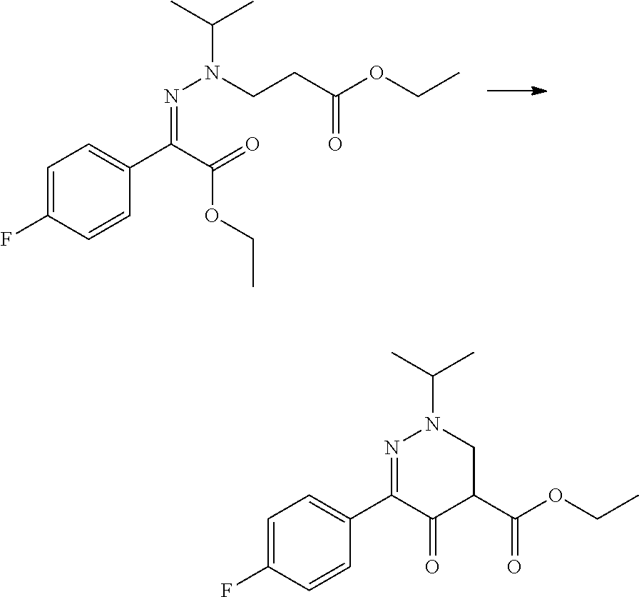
C1(C(C(=O)OCC)=NN(CCC(OCC)=O)C(C)C)=CC=C(F)C=C1.C1(C2=NN(C(C)C)CC(C(OCC)=O)C2=O)=CC=C(F)C=C1
